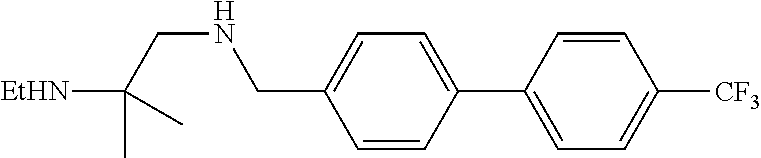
C1=CC(C2=CC=C([CF3])C=C2)=CC=C1CNCC([EtHN])(C)C
